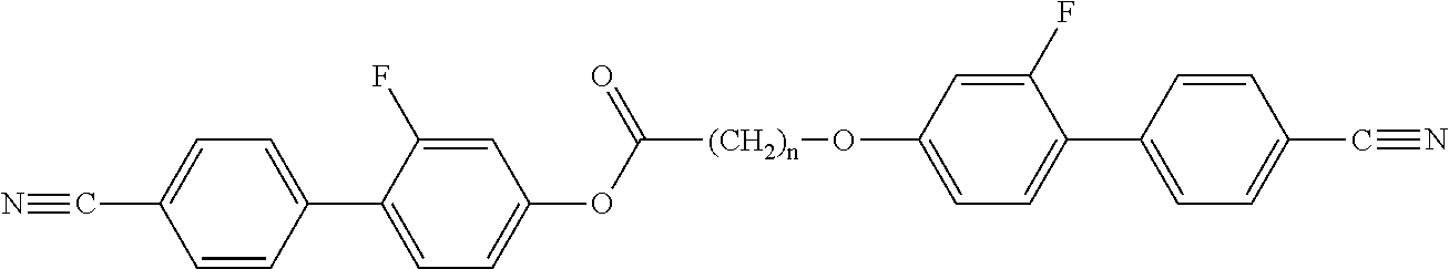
[(CH2)n](C(OC1=CC=C(C2=CC=C(C#N)C=C2)C(F)=C1)=O)OC1=CC=C(C2=CC=C(C#N)C=C2)C(F)=C1
